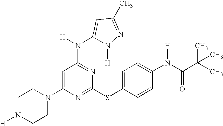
C1N([H])CCN(C2=CC(N([H])C3=CC(C)=NN3[H])=NC(SC3=CC=C(N(C(=O)C(C)(C)C)[H])C=C3)=N2)C1
